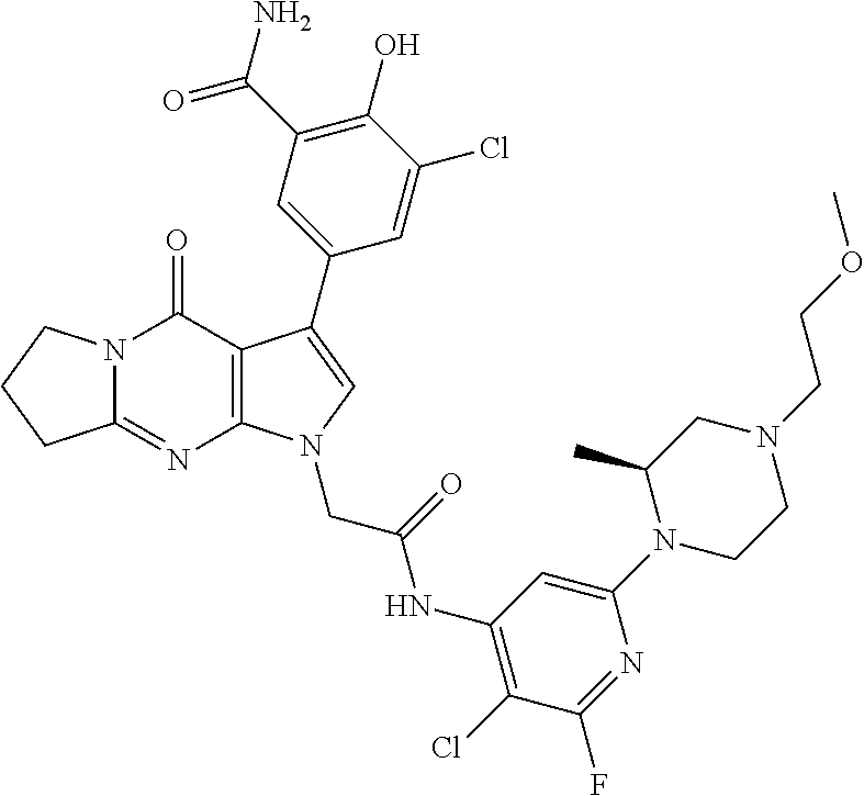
C12=NC3=C(C(=O)N1CCC2)C(C1=CC(C(N)=O)=C(O)C(Cl)=C1)=CN3CC(NC1=C(Cl)C(F)=NC(N2CCN(CCOC)CC2C)=C1)=O
